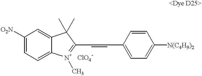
[O2N]C1=CC=C2C(=C1)C(C)(C)C(C=CC1=CC=C([N(C4H9)2])C=C1)=[N+]2C
